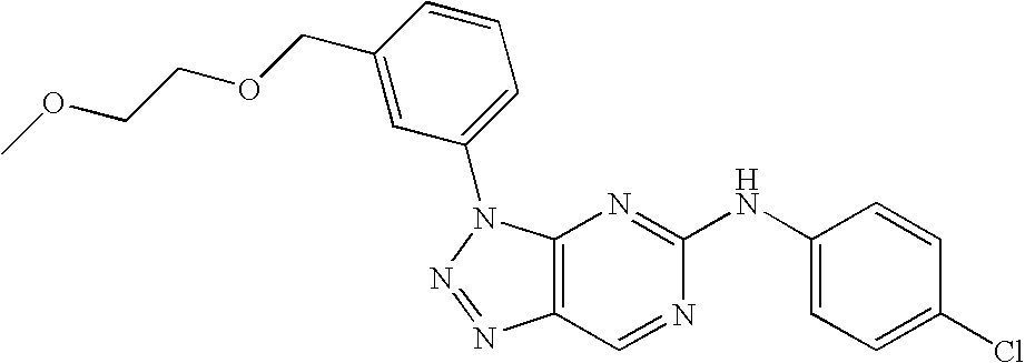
C12=C(N(C3=CC=CC(COCCOC)=C3)N=N1)N=C(NC1=CC=C(Cl)C=C1)N=C2
